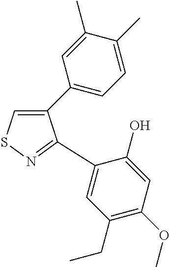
C1(C2=CC=C(C)C(C)=C2)=CSN=C1C1=CC(CC)=C(OC)C=C1O
